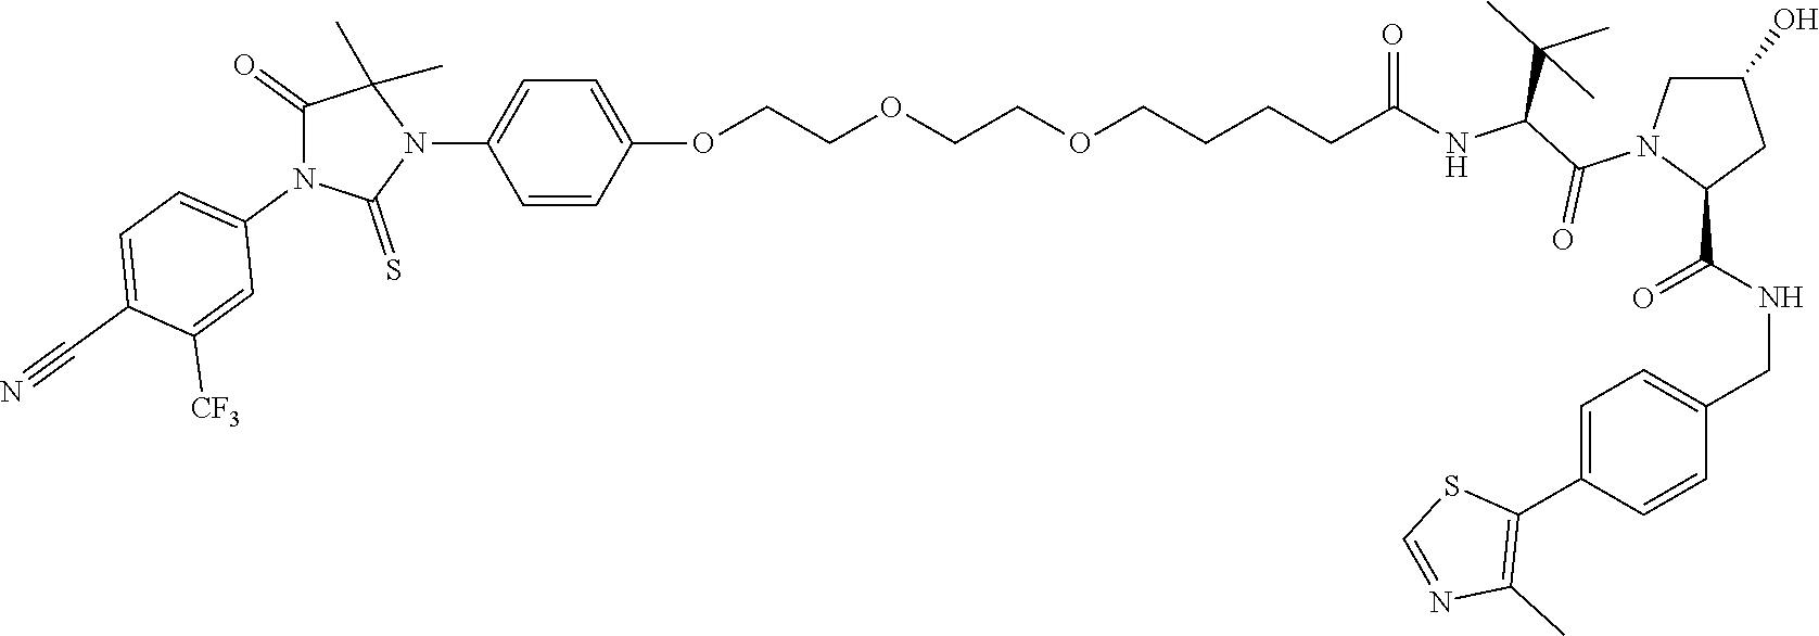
C(=O)(NC(C(N1C(C(NCC2=CC=C(C3=C(C)N=CS3)C=C2)=O)CC(O)C1)=O)C(C)(C)C)CCCCOCCOCCOC1=CC=C(N2C(C)(C)C(=O)N(C3=CC=C(C#N)C([CF3])=C3)C2=S)C=C1
